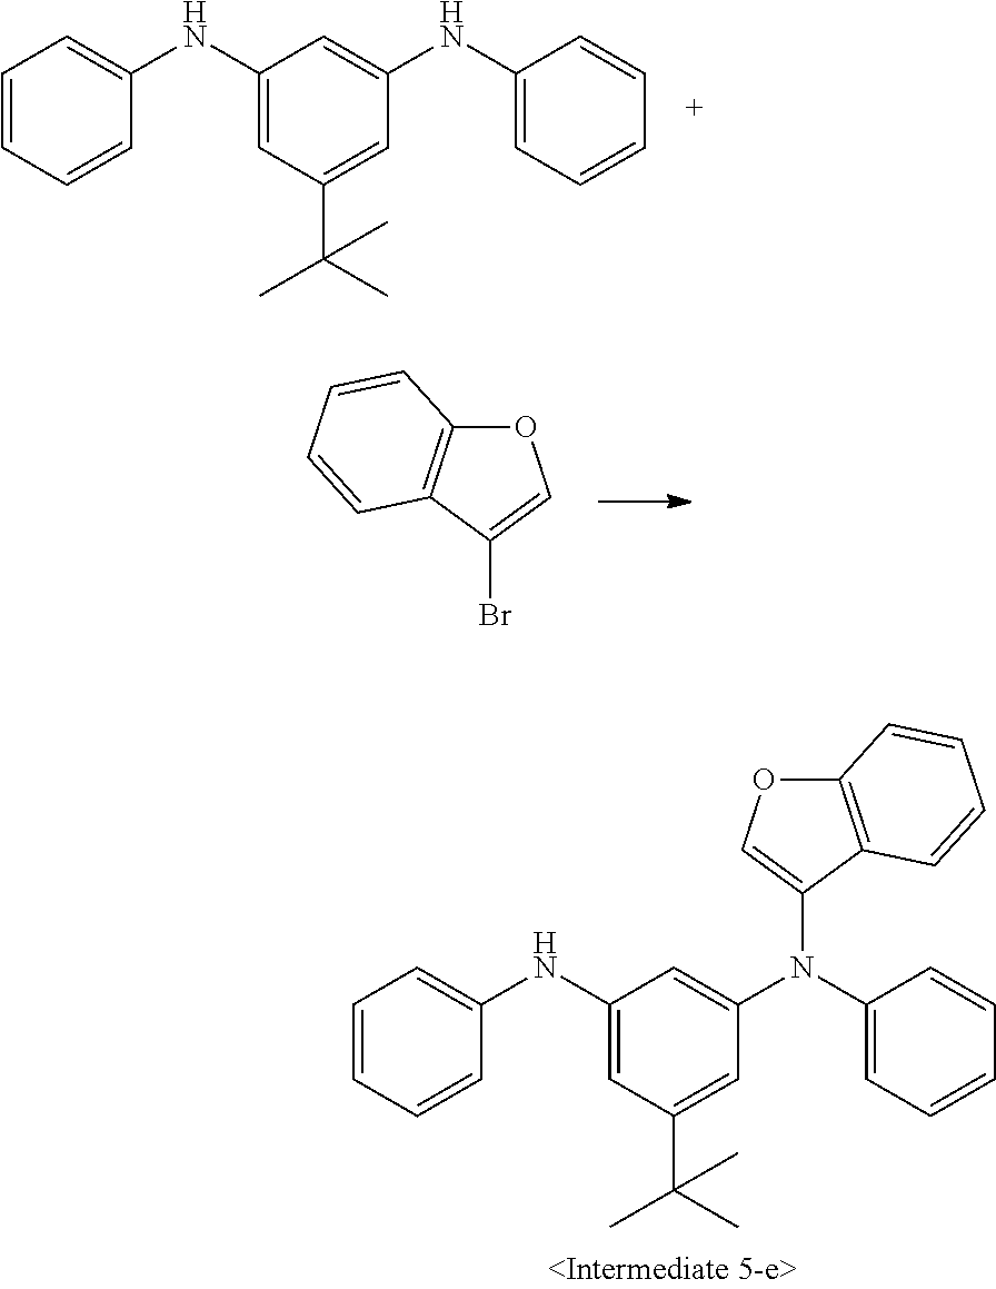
C1(NC2=CC=CC=C2)=CC(C(C)(C)C)=CC(N(C2=CC=CC=C2)C2=COC3=C2C=CC=C3)=C1.C1(NC2=CC=CC=C2)=CC(C(C)(C)C)=CC(NC2=CC=CC=C2)=C1.O1C2=C(C(Br)=C1)C=CC=C2
